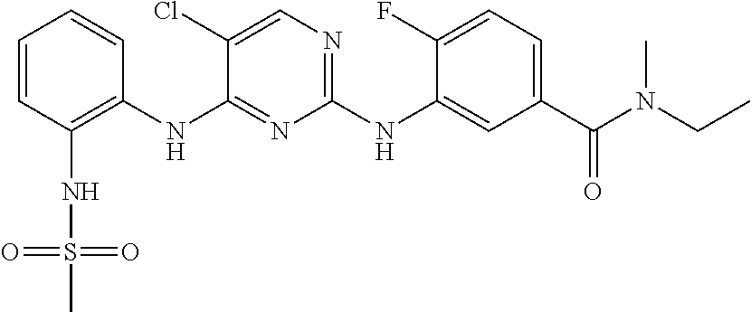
C1=CC(NS(=O)(=O)C)=C(NC2=NC(NC3=CC(C(N(CC)C)=O)=CC=C3F)=NC=C2Cl)C=C1
